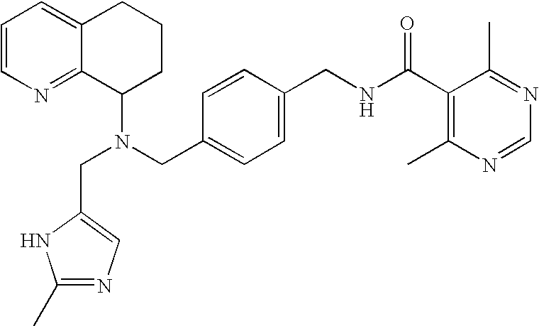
N(CC1=CC=C(CNC(C2=C(C)N=CN=C2C)=O)C=C1)(C1CCCC2=CC=CN=C12)CC1=CN=C(C)N1
